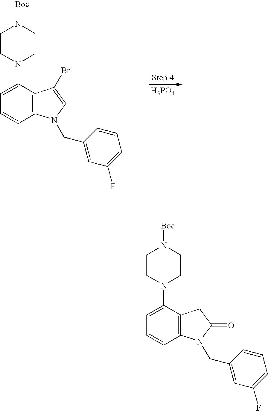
C1=C(N2CCN([Boc])CC2)C2=C(C=C1)N(CC1=CC(F)=CC=C1)C=C2Br.[H3PO4].C1=C(N2CCN([Boc])CC2)C2=C(C=C1)N(CC1=CC(F)=CC=C1)C(=O)C2
